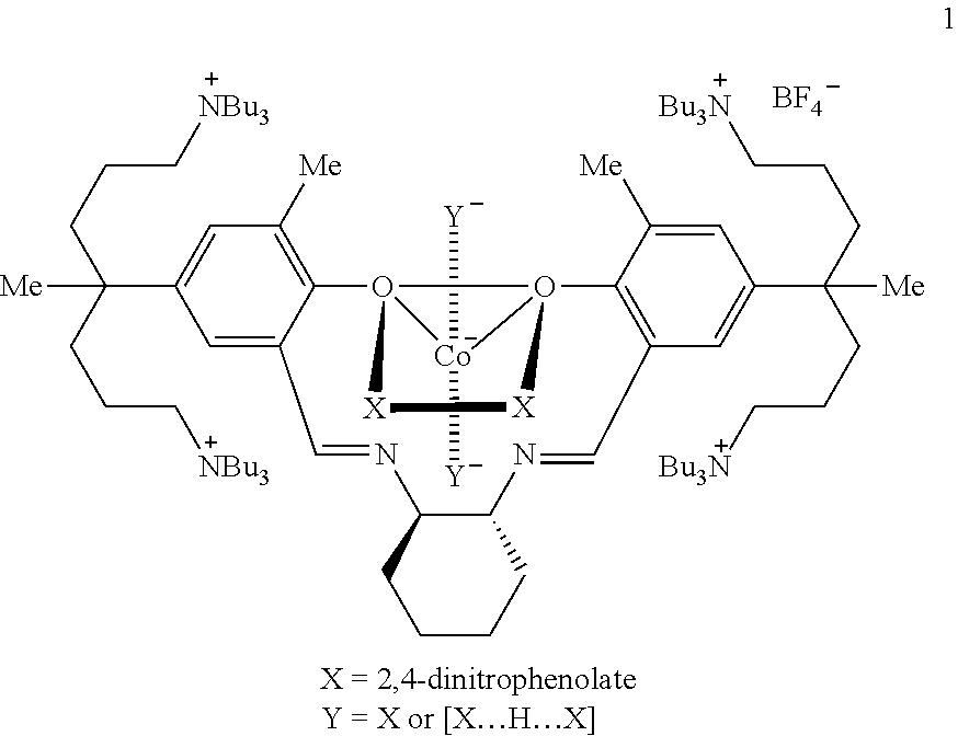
C1=C2C(=C([Me])C=C1C(CCC[NBu3])(CCC[NBu3])[Me])O13C4([Y])O5(C6=C(C=C(C(CCC[Bu3N])(CCC[Bu3N])[Me])C=C6[Me])C=NC6C(N=C2)CCCC6)[Co]14C([Y])([X]3)[X]5.[BF4]
